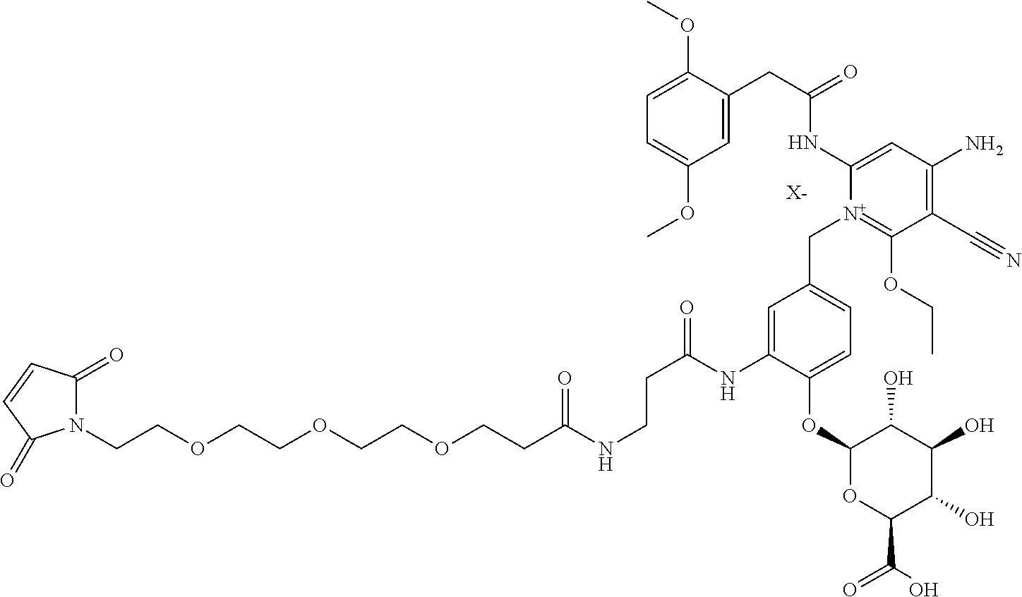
[X-].N1(CCOCCOCCOCCC(NCCC(=O)NC2=CC(C[N+]3=C(OCC)C(C#N)=C(N)C=C3NC(CC3=CC(OC)=CC=C3OC)=O)=CC=C2OC2OC(C(O)=O)C(O)C(O)C2O)=O)C(=O)C=CC1=O
